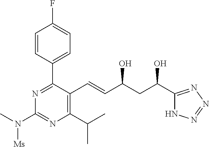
OC(CC(O)C1=NN=NN1)C=CC1=C(C(C)C)N=C(N([Ms])C)N=C1C1=CC=C(F)C=C1
